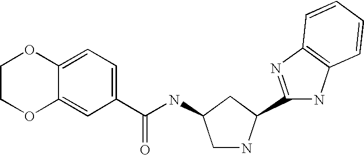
C1COC2=CC(C(NC3CNC(C4=NC5=C(N4)C=CC=C5)C3)=O)=CC=C2O1
